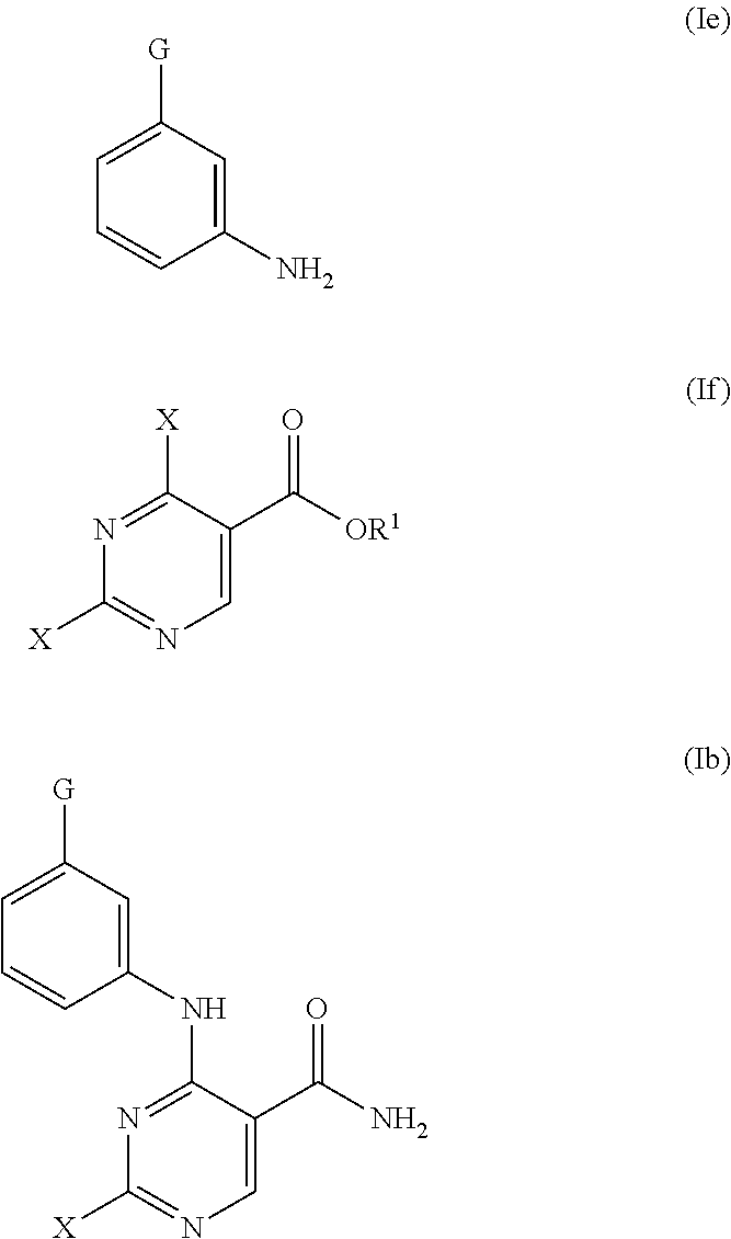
C1(N)=CC([G])=CC=C1.C1=C(C([OR1])=O)C([X])=NC([X])=N1.C1=C(C(N)=O)C(NC2=CC([G])=CC=C2)=NC([X])=N1
